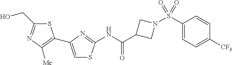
S1C(CO)=NC([Me])=C1C1=CSC(NC(C2CN(S(C3=CC=C([CF3])C=C3)(=O)=O)C2)=O)=N1
